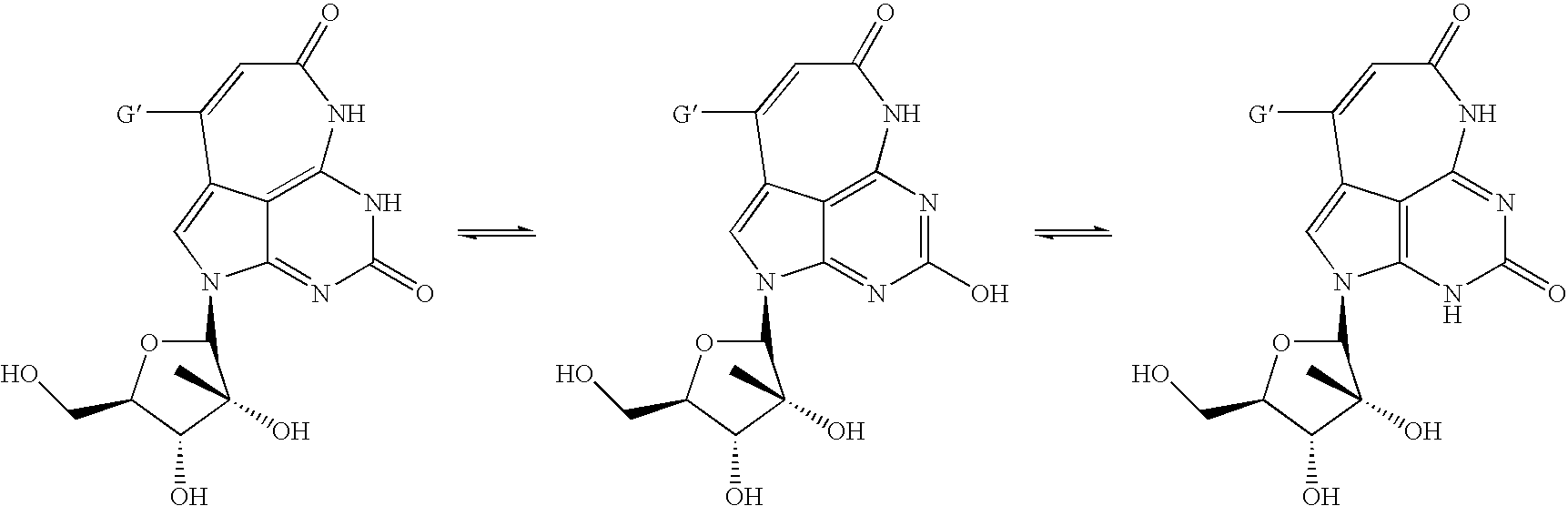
C1(=O)NC2=C3C(=N1)N(C1OC(CO)C(O)C1(O)C)C=C3C([G])=CC(=O)N2.C1(O)=NC2=C3C(=N1)N(C1OC(CO)C(O)C1(O)C)C=C3C([G])=CC(=O)N2.C1(=O)N=C2C3=C(N1)N(C1OC(CO)C(O)C1(O)C)C=C3C([G])=CC(=O)N2
